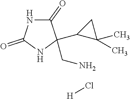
C1(=O)NC(=O)NC1(C1C(C)(C)C1)CN.[H]Cl
